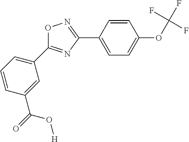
C1=CC=C(C2=NC(C3=CC=C(OC(F)(F)F)C=C3)=NO2)C=C1C(O[H])=O
